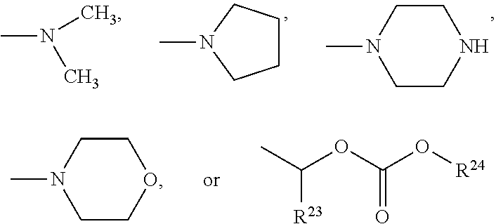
C1CCN(C)C1.C1CN(C)CCN1.CN(C)C.C1CN(C)CCO1.CC(OC(O[R24])=O)[R23]
